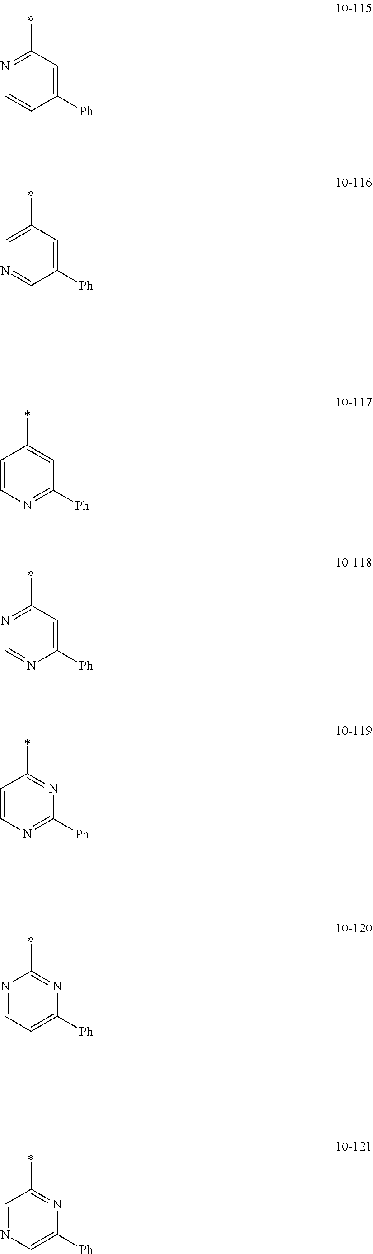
N1=C(*)C=C([Ph])C=C1.C1=C(*)C=C([Ph])C=N1.C1=CN=C([Ph])C=C1*.N1=C(*)C=C([Ph])N=C1.C1=CN=C([Ph])N=C1*.N1=CC=C([Ph])N=C1*.C1=NC=C([Ph])N=C1*
